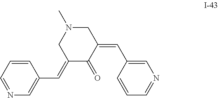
C1=CC=NC=C1C=C1C(=O)C(=CC2=CN=CC=C2)CN(C)C1
